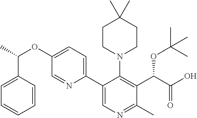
C1CN(C2=C(C(C(O)=O)OC(C)(C)C)C(C)=NC=C2C2=CC=C(OC(C3=CC=CC=C3)C)C=N2)CCC1(C)C
